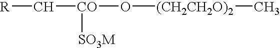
[R]C[CO]([SO3M])O[(CH2CH2O)2]C
